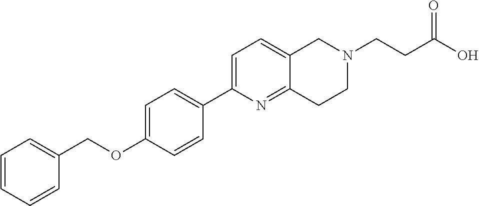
C1=CC=CC(COC2=CC=C(C3=CC=C4C(=N3)CCN(CCC(=O)O)C4)C=C2)=C1
